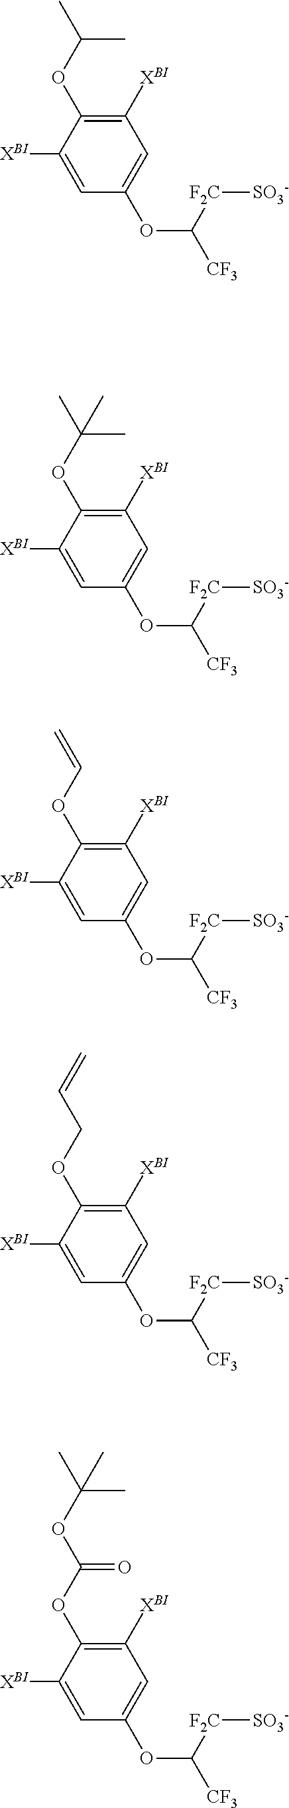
C1([XBI])=C(OC(C)C)C([XBI])=CC(OC([F2C][SO3-])[CF3])=C1.C1([XBI])=C(OC(C)(C)C)C([XBI])=CC(OC([F2C][SO3-])[CF3])=C1.C1([XBI])=C(OC=C)C([XBI])=CC(OC([F2C][SO3-])[CF3])=C1.C1([XBI])=C(OCC=C)C([XBI])=CC(OC([F2C][SO3-])[CF3])=C1.C1([XBI])=C(OC(OC(C)(C)C)=O)C([XBI])=CC(OC([F2C][SO3-])[CF3])=C1
